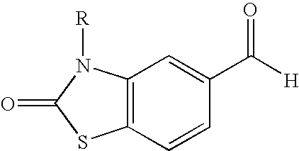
C12=C(C=CC(C([H])=O)=C1)SC(=O)N2[R]
